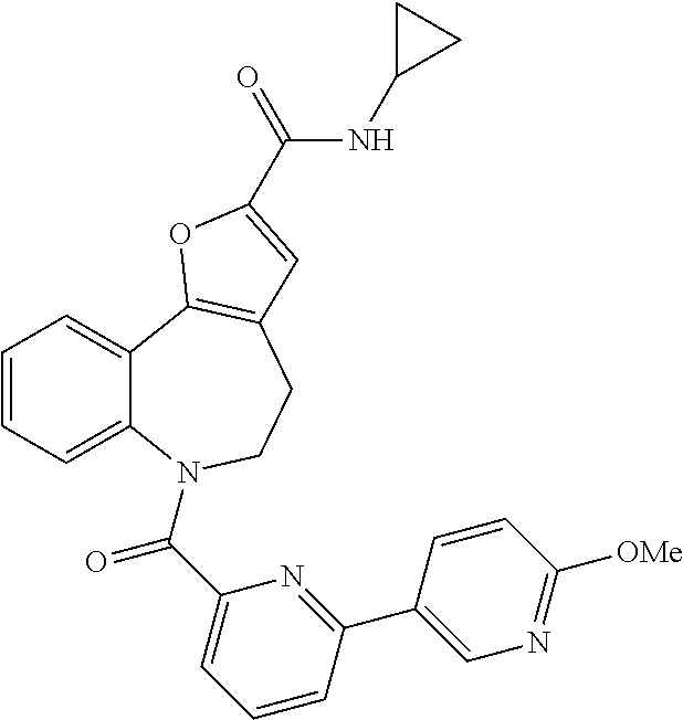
C1=CC=C2C(=C1)C1=C(CCN2C(C2=CC=CC(C3=CN=C([OMe])C=C3)=N2)=O)C=C(C(=O)NC2CC2)O1
